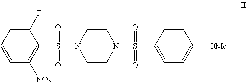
C1=CC=C(F)C(S(N2CCN(S(=O)(C3=CC=C([OMe])C=C3)=O)CC2)(=O)=O)=C1[NO2]
